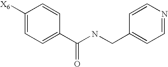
C1([X6])=CC=C(C(NCC2=CC=NC=C2)=O)C=C1
